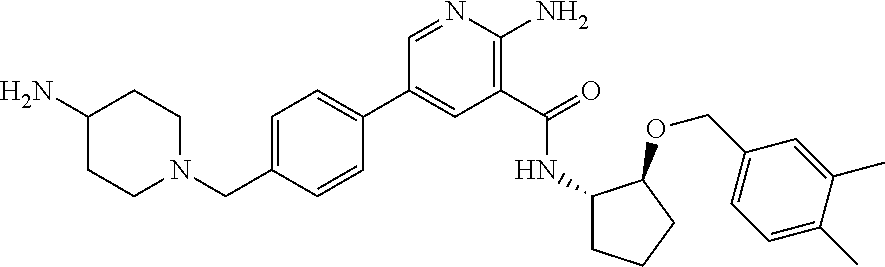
C1(C2=CC=C(CN3CCC(N)CC3)C=C2)=CC(C(=O)NC2CCCC2OCC2=CC=C(C)C(C)=C2)=C(N)N=C1
